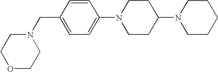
C1N(C2CCN(C3=CC=C(CN4CCOCC4)C=C3)CC2)CCCC1
